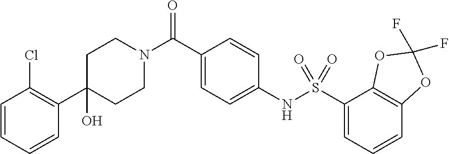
C1CN(C(C2=CC=C(NS(=O)(=O)C3=CC=CC4=C3OC(F)(F)O4)C=C2)=O)CCC1(O)C1=C(Cl)C=CC=C1
